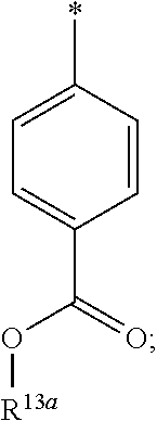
O(C(C1=CC=C(*)C=C1)=O)[R13a]
